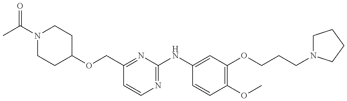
C1(OCC2=NC(NC3=CC(OCCCN4CCCC4)=C(OC)C=C3)=NC=C2)CCN(C(C)=O)CC1
